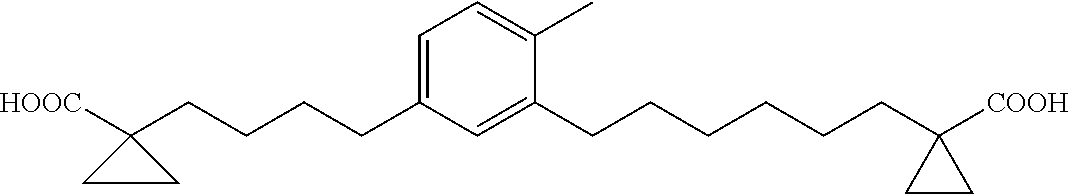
C1(CCCCC2([HOOC])CC2)=CC=C(C)C(CCCCCCC2([COOH])CC2)=C1
